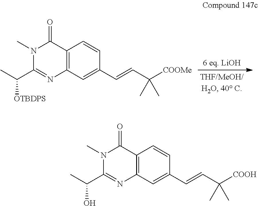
N1(C)C(C([OTBDPS])C)=NC2=C(C1=O)C=CC(C=CC([COOMe])(C)C)=C2.N1(C)C(C(O)C)=NC2=C(C1=O)C=CC(C=CC([COOH])(C)C)=C2
